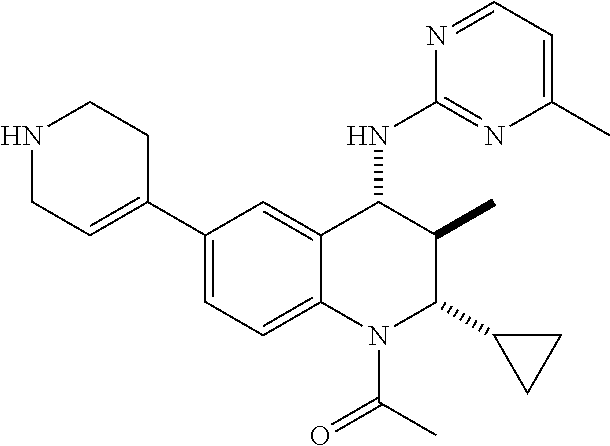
C1(C2=CCNCC2)=CC=C2C(=C1)C(NC1=NC(C)=CC=N1)C(C)C(C1CC1)N2C(C)=O
